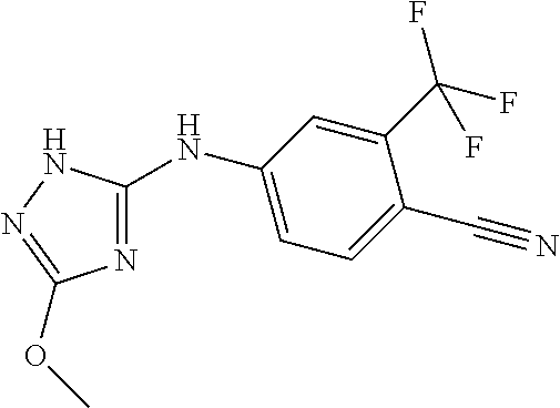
C1=C(NC2=NC(OC)=NN2)C=C(C(F)(F)F)C(C#N)=C1
